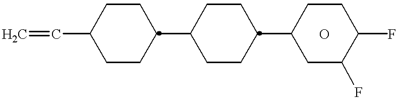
C=CC1CCC(C2CCC(C3CC(F)C(F)CC3)CC2)CC1.O
